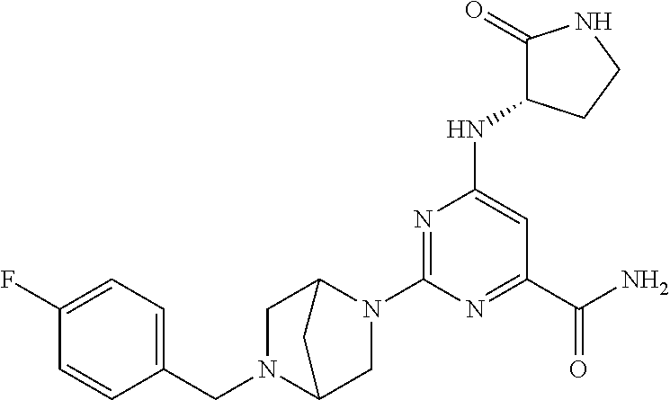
C1N(CC2=CC=C(F)C=C2)C2CN(C3=NC(NC4C(=O)NCC4)=CC(C(=O)N)=N3)C1C2
